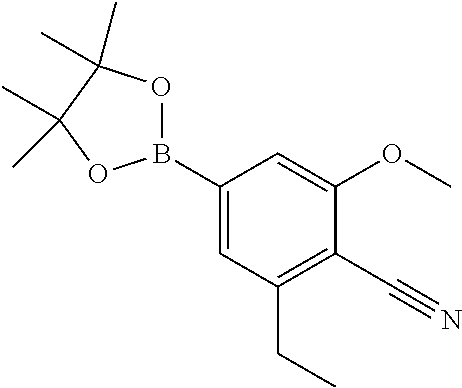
C1(B2OC(C)(C)C(C)(C)O2)=CC(CC)=C(C#N)C(OC)=C1
